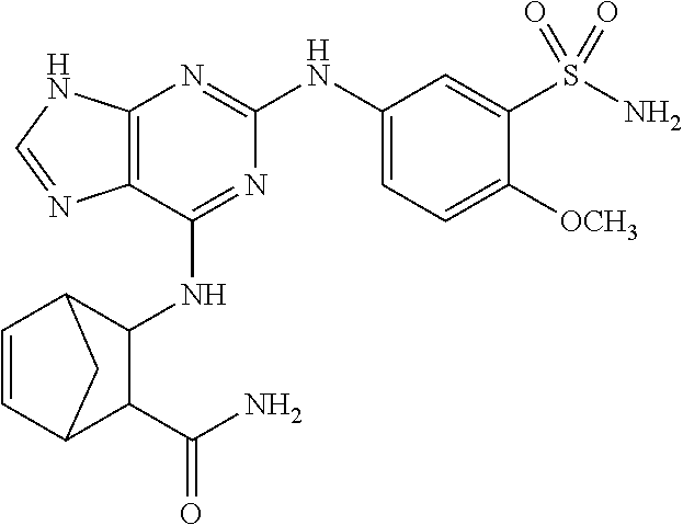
C12=C(N=C(NC3=CC=C([OCH3])C(S(N)(=O)=O)=C3)N=C1NC1C3C=CC(C1C(N)=O)C3)NC=N2
